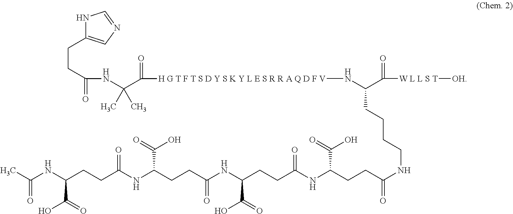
N1C(CCC(=O)NC(C([H G T F T S D Y S K Y L E S R R A Q D F V]NC(C([W L L S T][OH])=O)CCCCNC(=O)CCC(NC(CCC(NC(CCC(NC(CCC(NC(C)=O)C(=O)O)=O)C(=O)O)=O)C(=O)O)=O)C(=O)O)=O)(C)C)=CN=C1
